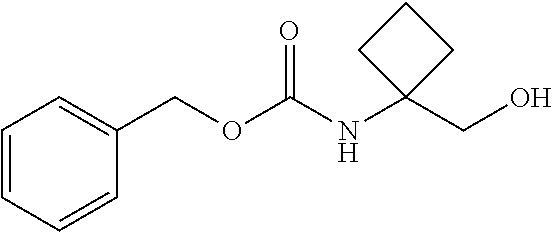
C1=CC=CC(COC(NC2(CO)CCC2)=O)=C1
